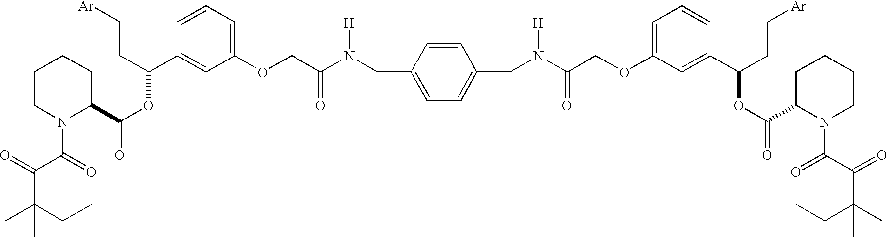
C(C(CC)(C)C)(=O)C(=O)N1C(C(OC(C2=CC(OCC(N(CC3=CC=C(CN(C(COC4=CC=CC(C(CC[Ar])OC(=O)C5N(C(=O)C(=O)C(CC)(C)C)CCCC5)=C4)=O)[H])C=C3)[H])=O)=CC=C2)CC[Ar])=O)CCCC1
